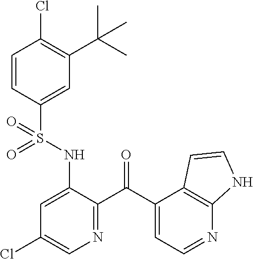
C1=CC(S(NC2=CC(Cl)=CN=C2C(C2=CC=NC3=C2C=CN3)=O)(=O)=O)=CC(C(C)(C)C)=C1Cl
